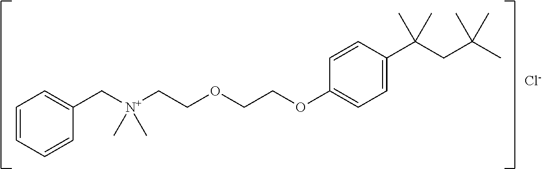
C1=CC=CC(C[N+](CCOCCOC2=CC=C(C(CC(C)(C)C)(C)C)C=C2)(C)C)=C1.[Cl-]
